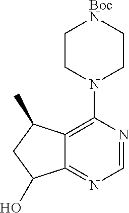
C12=NC=NC(N3CC[BocN]CC3)=C1C(C)CC2O
